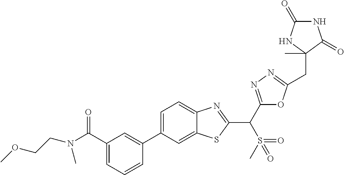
C1=CC=C(C(N(CCOC)C)=O)C=C1C1=CC=C2C(=C1)SC(C(C1=NN=C(CC3(C)NC(=O)NC3=O)O1)S(C)(=O)=O)=N2
